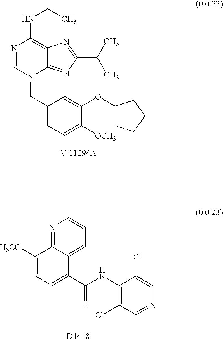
N1=CN(CC2=CC=C([OCH3])C(OC3CCCC3)=C2)C2=NC(C(C)C)=NC2=C1NCC.C1(C(=O)NC2=C(Cl)C=NC=C2Cl)=CC=C([H3CO])C2=NC=CC=C12
